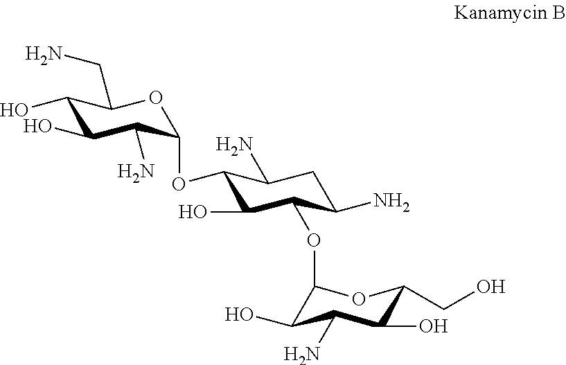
C1(O)C(O)C(N)C(OC2C(O)C(OC3C(O)C(N)C(O)C(CO)O3)C(N)CC2N)OC1CN
